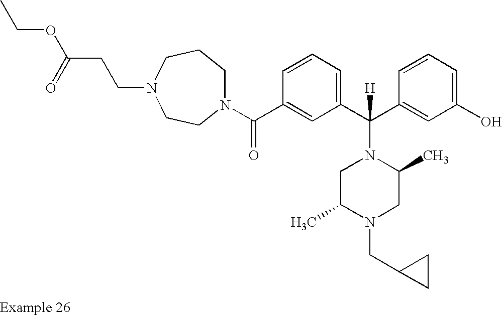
N1(C(C2=CC(C(C3=CC(O)=CC=C3)([H])N3CC(C)N(CC4CC4)CC3C)=CC=C2)=O)CCCN(CCC(OCC)=O)CC1
